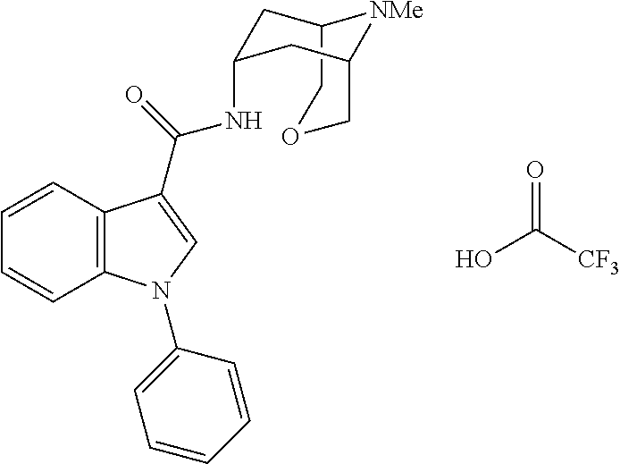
O=C(O)[CF3].C1=CC2=C(C=C1)N(C1=CC=CC=C1)C=C2C(NC1CC2COCC(C1)[NMe]2)=O
